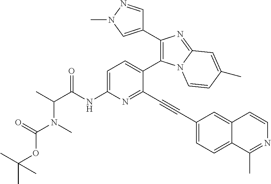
C1=C(NC(C(C)N(C)C(=O)OC(C)(C)C)=O)N=C(C#CC2=CC=C3C(=C2)C=CN=C3C)C(C2=C(C3=CN(C)N=C3)N=C3N2C=CC(C)=C3)=C1
